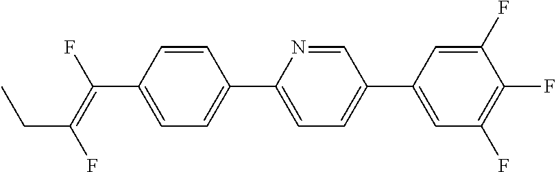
C1=CC(C(=C(F)CC)F)=CC=C1C1=CC=C(C2=CC(F)=C(F)C(F)=C2)C=N1
